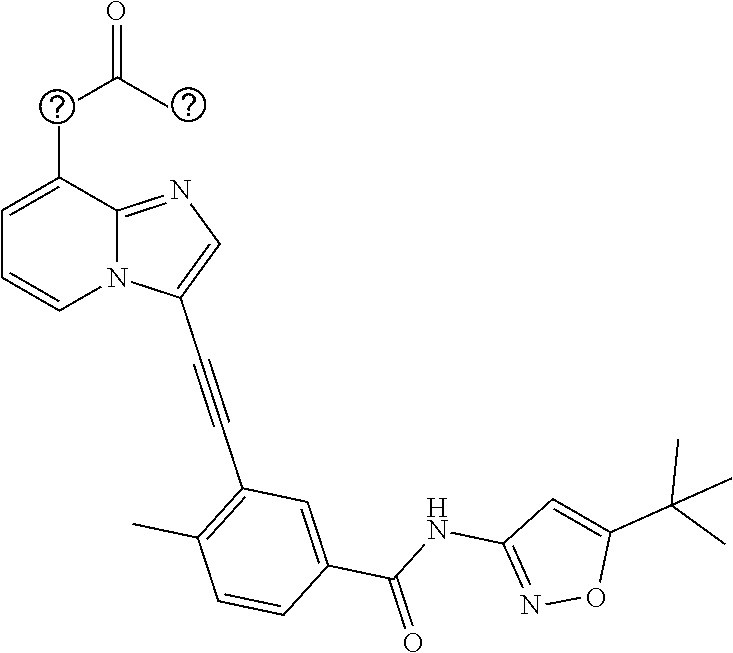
C1=C(CC(C)=O)C2=NC=C(C#CC3=C(C)C=CC(C(NC4=NOC(C(C)(C)C)=C4)=O)=C3)N2C=C1
